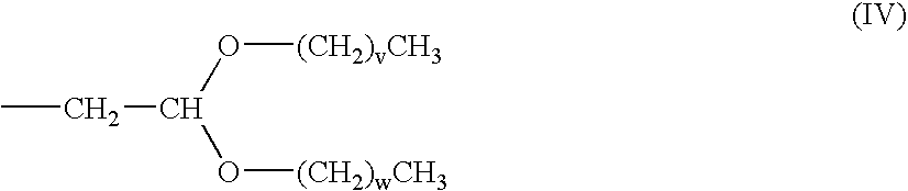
CCC(O[(CH2)vCH3])O[(CH2)wCH3]
